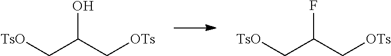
OC(C[OTs])C[TsO].FC(C[OTs])C[TsO]
